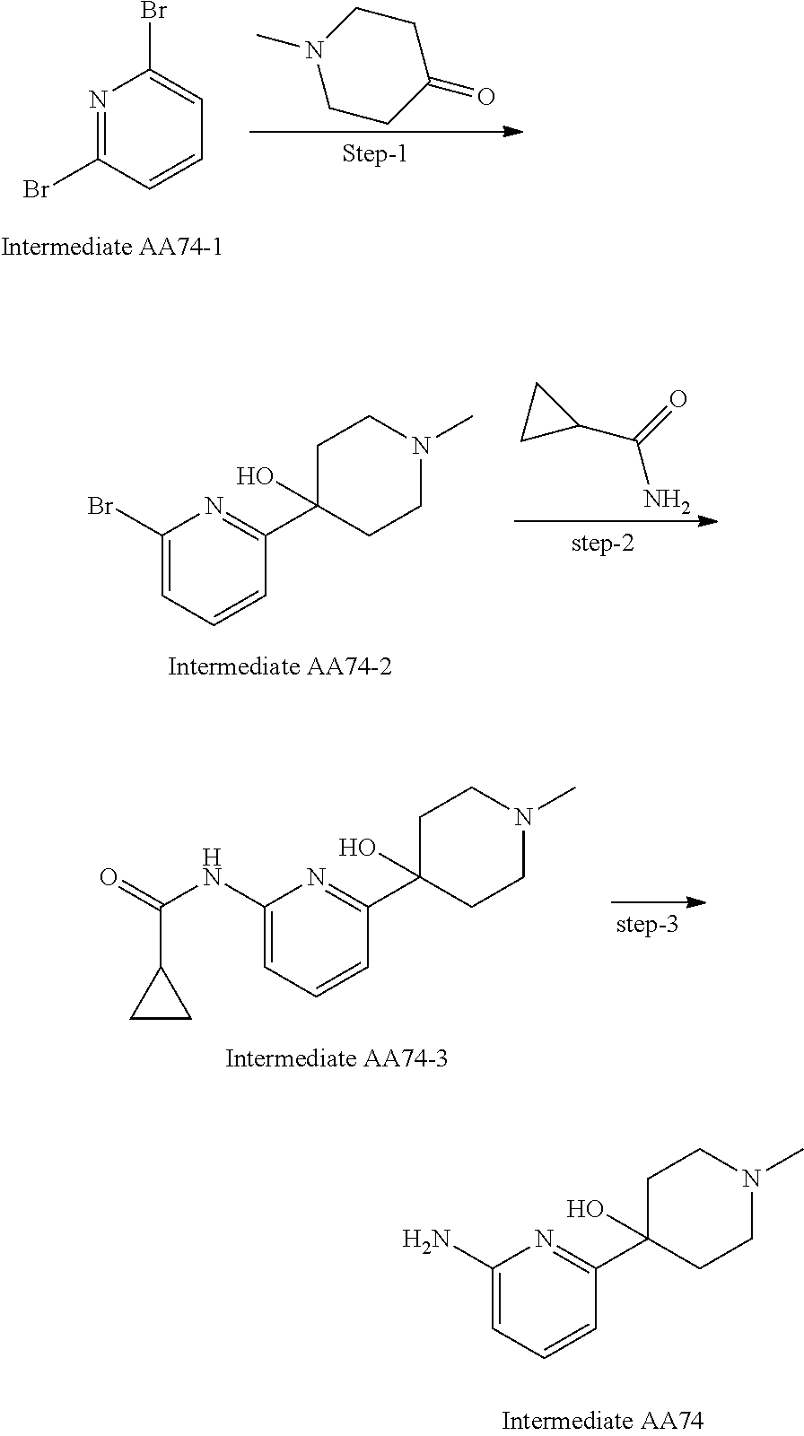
C1=C(Br)N=C(Br)C=C1.C1CC(=O)CCN1C.C1(Br)=CC=CC(C2(O)CCN(C)CC2)=N1.C1(C(=O)N)CC1.C1(NC(=O)C2CC2)=CC=CC(C2(O)CCN(C)CC2)=N1.C1(N)=CC=CC(C2(O)CCN(C)CC2)=N1
